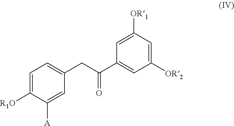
C1=C([R1O])C([A])=CC(CC(C2=CC([OR2])=CC([OR1])=C2)=O)=C1
